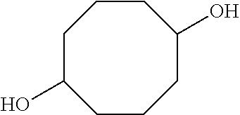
C1CCC(O)CCCC1O
